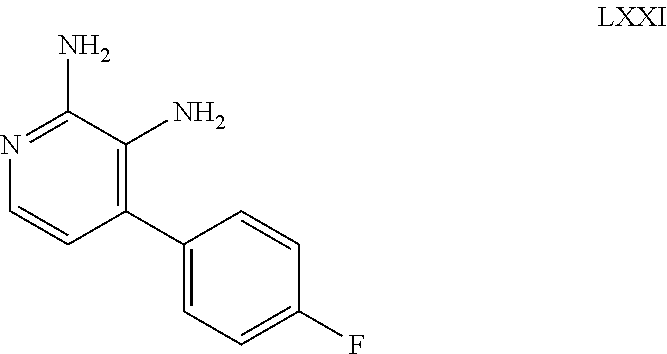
C1(C2=CC=C(F)C=C2)=C(N)C(N)=NC=C1
